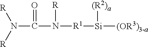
N(C(=O)N([R1][Si]([(R2)a])[(OR3)3-a])[R])([R])[R]
